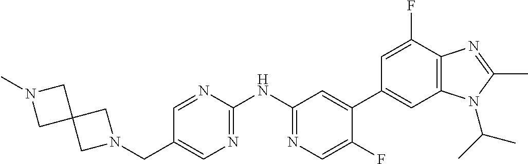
N1(CC2=CN=C(NC3=NC=C(F)C(C4=CC5=C(C(F)=C4)N=C(C)N5C(C)C)=C3)N=C2)CC2(C1)CN(C)C2
